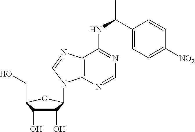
C1(O)C(O)C(CO)OC1N1C2=C(N=C1)C(NC(C1=CC=C([NO2])C=C1)C)=NC=N2
